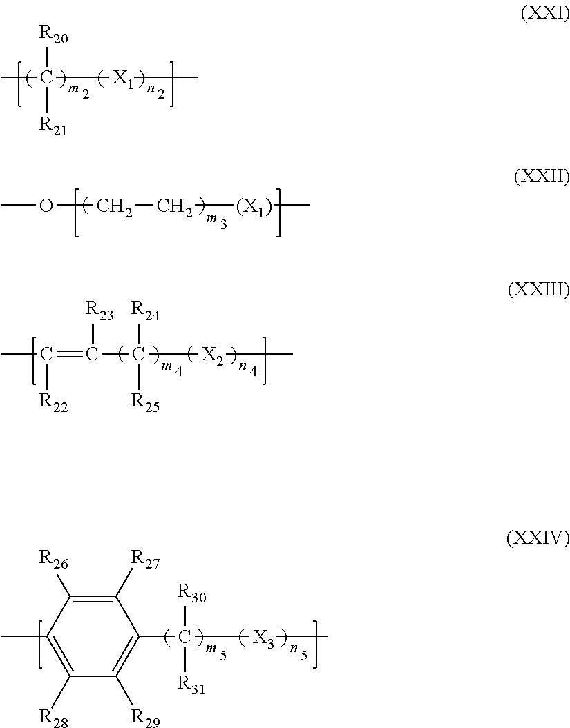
CC([R20])([R21])[X1]C.COCC[(X1)]C.CC([R22])=C([R23])C([R24])([R25])[X2]C.C1([R28])=C(C)C([R26])=C([R27])C(C([R30])([R31])[X3]C)=C1[R29]
